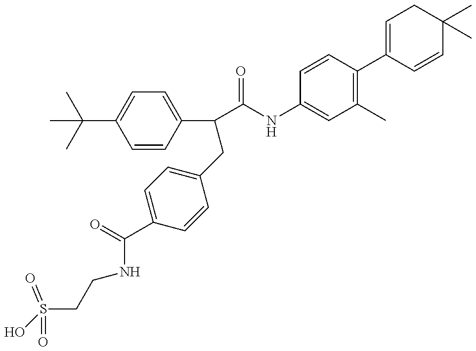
OS(CCNC(C1=CC=C(CC(C2=CC=C(C(C)(C)C)C=C2)C(=O)NC2=CC(C)=C(C3=CCC(C)(C)C=C3)C=C2)C=C1)=O)(=O)=O
